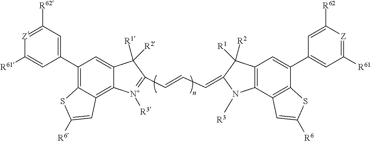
[Z]1=C([R62])C=C(C2=C3C(=C4C(=C2)C([R1])([R2])C(C=CC=C2N([R3])C5=C(C=C(C6=CC([R61])=[Z]C([R62])=C6)C6=C5C=C([R6])S6)C2([R2])[R1])=[N+]4[R3])C=C([R6])S3)C=C1[R61]
